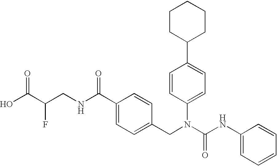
OC(C(CNC(C1=CC=C(CN(C(NC2=CC=CC=C2)=O)C2=CC=C(C3CCCCC3)C=C2)C=C1)=O)F)=O
